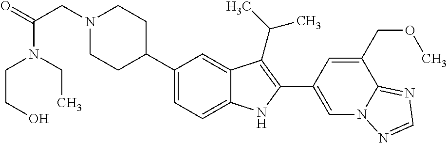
N1(CC(=O)N(CCO)CC)CCC(C2=CC=C3C(=C2)C(C(C)C)=C(C2=CN4C(=NC=N4)C(COC)=C2)N3)CC1
